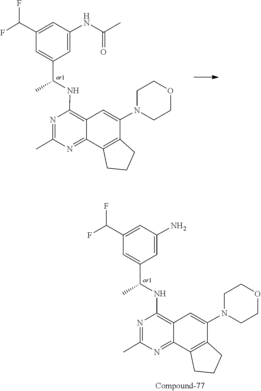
O1CCN(C2=CC3=C(NC(C4=CC(C(F)F)=CC(NC(=O)C)=C4)C)N=C(C)N=C3C3=C2CCC3)CC1.N1=C(C)N=C2C3=C(C(N4CCOCC4)=CC2=C1NC(C1=CC(C(F)F)=CC(N)=C1)C)CCC3
